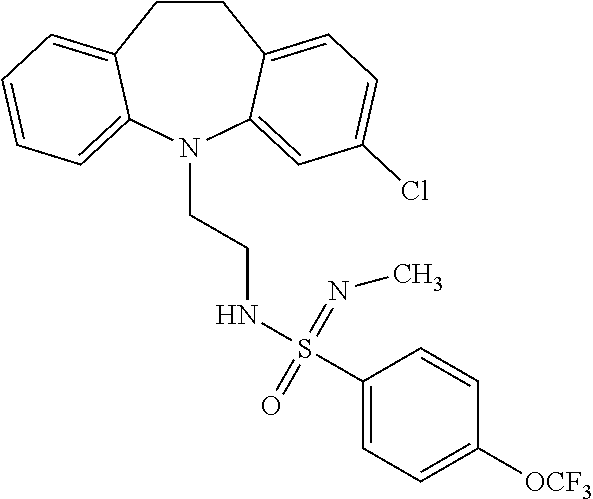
C1CC2=CC=C(Cl)C=C2N(CCNS(=NC)(=O)C2=CC=C([OCF3])C=C2)C2=CC=CC=C12
